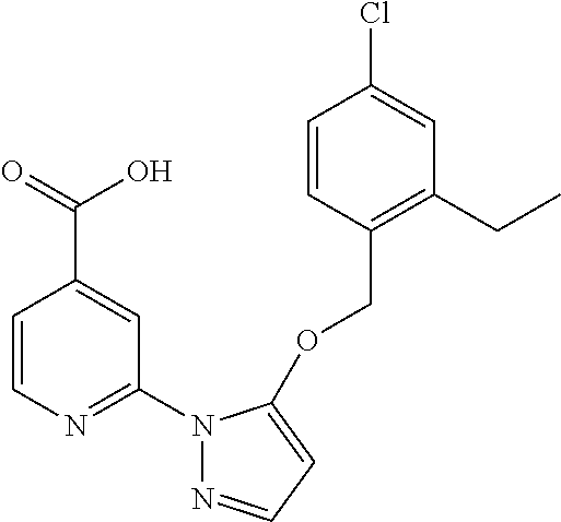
C1=CC(COC2=CC=NN2C2=NC=CC(C(=O)O)=C2)=C(CC)C=C1Cl
